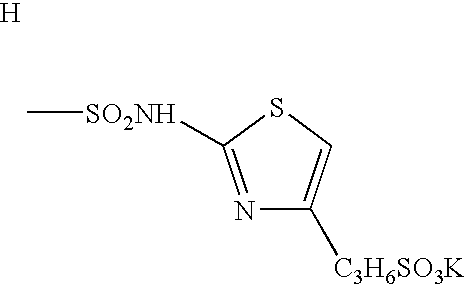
N1=C([SO2NH]C)SC=C1[C3H6SO3K].[H]
